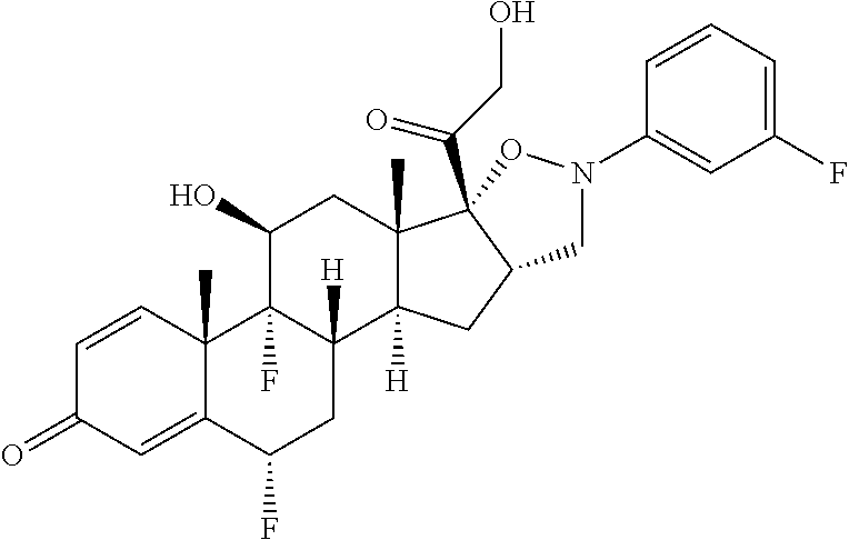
C1=CC2(C)C(=CC1=O)C(F)CC1([H])C2(F)C(O)CC2(C)C1([H])CC1C2(C(CO)=O)ON(C2=CC(F)=CC=C2)C1
